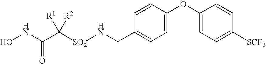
N(CC1=CC=C(OC2=CC=C([SCF3])C=C2)C=C1)[SO2]C(C(NO)=O)([R1])[R2]
